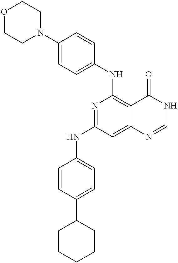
O1CCN(C2=CC=C(NC3=C4C(=CC(NC5=CC=C(C6CCCCC6)C=C5)=N3)N=CNC4=O)C=C2)CC1
